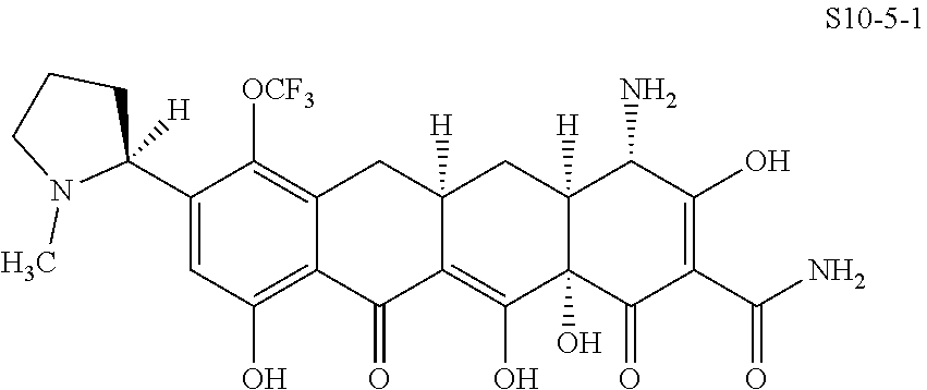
C1=C(C2([H])CCCN2C)C([OCF3])=C2C(=C1O)C(=O)C1=C(O)C3(O)C([H])(CC1([H])C2)C(N)C(O)=C(C(N)=O)C3=O
